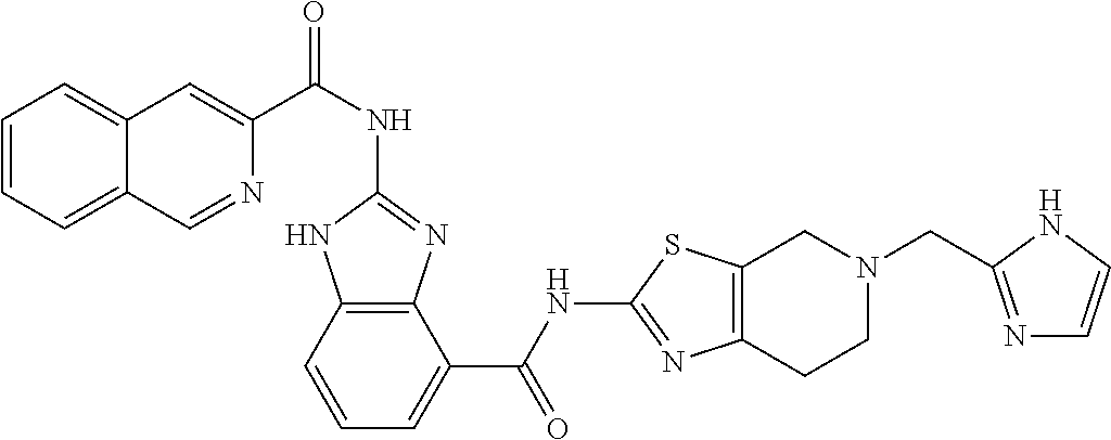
C1(NC(C2=CC3=CC=CC=C3C=N2)=O)=NC2=C(N1)C=CC=C2C(NC1=NC2=C(S1)CN(CC1=NC=CN1)CC2)=O
